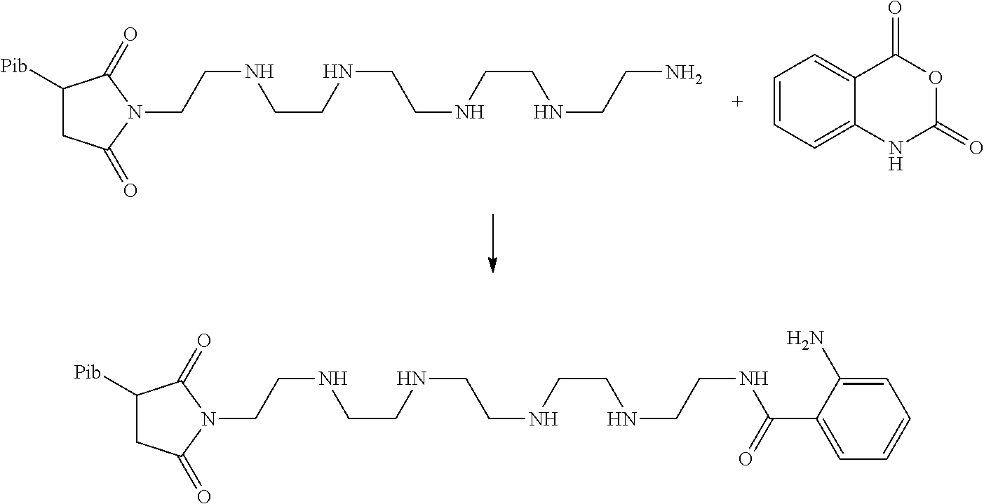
C1=CC=C2C(=C1)C(=O)OC(=O)N2.C1([Pib])CC(=O)N(CCNCCNCCNCCNCCN)C1=O.C1([Pib])CC(=O)N(CCNCCNCCNCCNCCNC(C2=CC=CC=C2N)=O)C1=O
